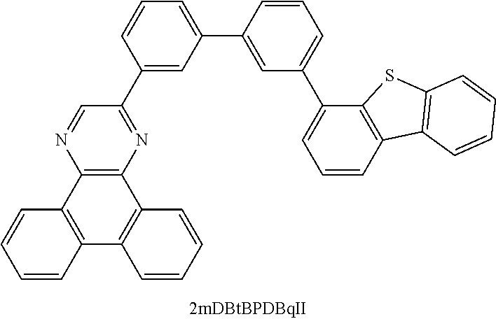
C1=CC=CC2=C1C1=C(C3=C2C=CC=C3)N=C(C2=CC(C3=CC(C4=CC=CC5=C4SC4=C5C=CC=C4)=CC=C3)=CC=C2)C=N1
